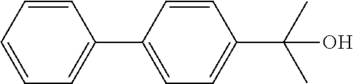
C1=CC=CC=C1C1=CC=C(C(C)(C)O)C=C1
